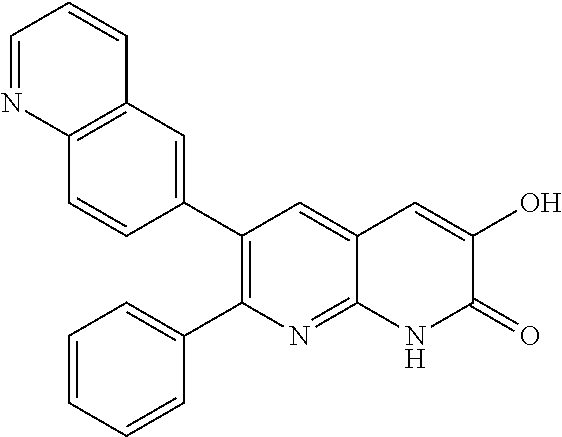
C12=C(C=C(C3=C(C4=CC=CC=C4)N=C4C(=C3)C=C(O)C(=O)N4)C=C1)C=CC=N2
